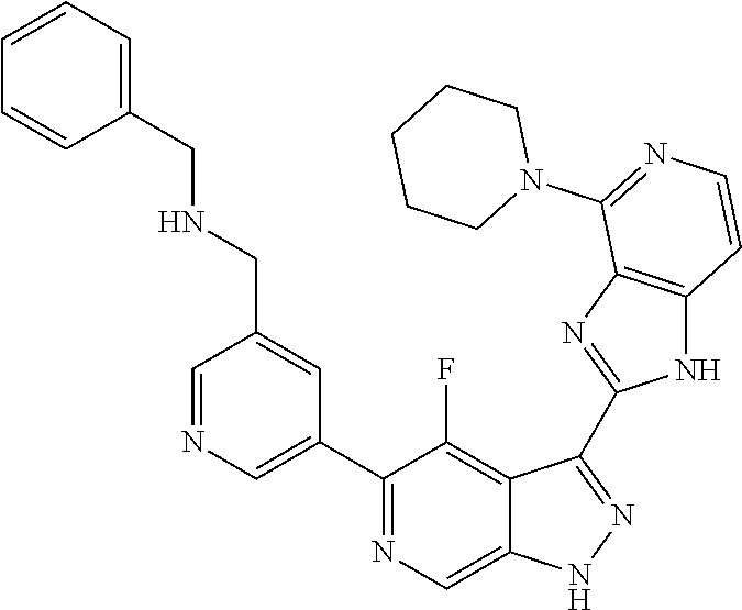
C1=NC=C(C2=NC=C3C(=C2F)C(C2=NC4=C(N2)C=CN=C4N2CCCCC2)=NN3)C=C1CNCC1=CC=CC=C1
